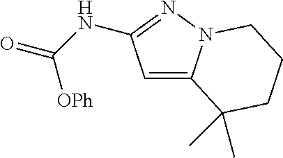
C1=C2N(N=C1NC(=O)[OPh])CCCC2(C)C
